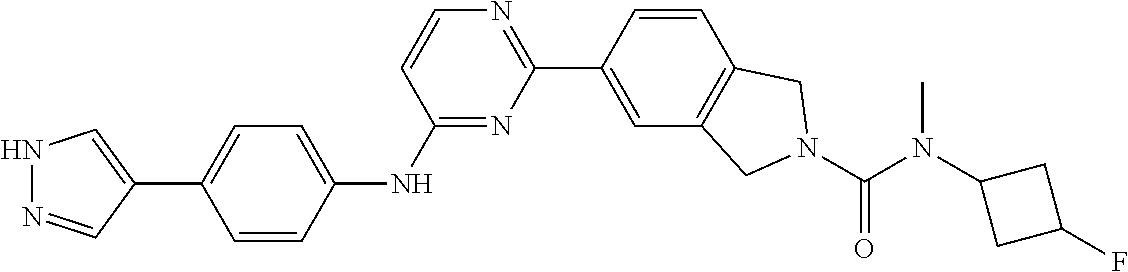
N1N=CC(C2=CC=C(NC3=NC(C4=CC5=C(C=C4)CN(C(N(C)C4CC(F)C4)=O)C5)=NC=C3)C=C2)=C1
